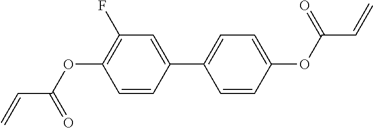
C=CC(=O)OC1=C(F)C=C(C2=CC=C(OC(C=C)=O)C=C2)C=C1
